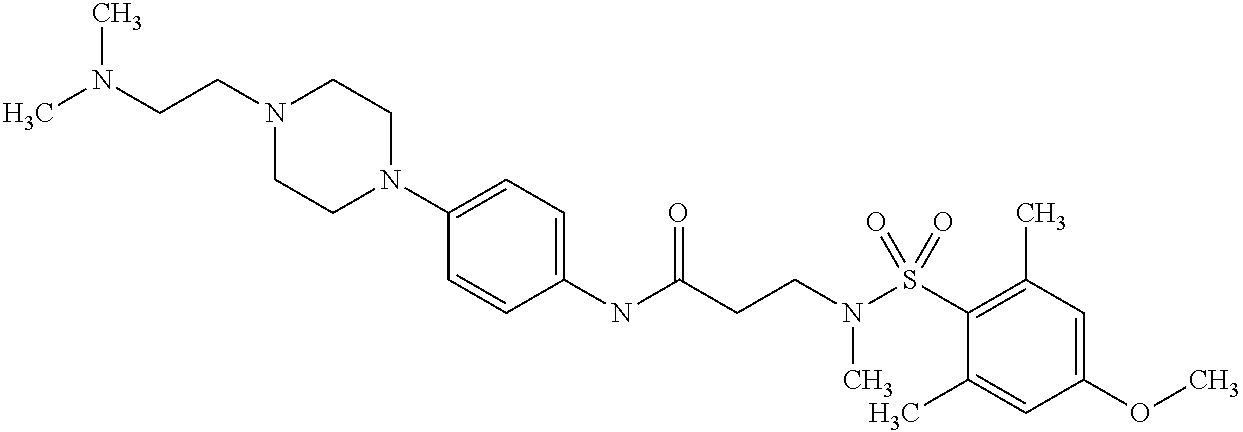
C1(NC(CCN(S(C2=C(C)C=C(OC)C=C2C)(=O)=O)C)=O)=CC=C(N2CCN(CCN(C)C)CC2)C=C1
